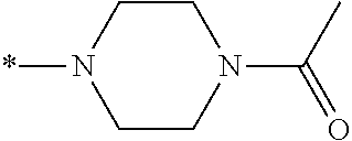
C1CN(*)CCN1C(=O)C
